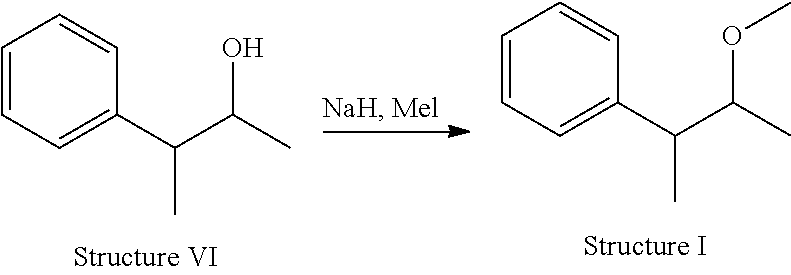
C1=CC=C(C(C(C)O)C)C=C1.C1=CC=C(C(C(C)OC)C)C=C1
